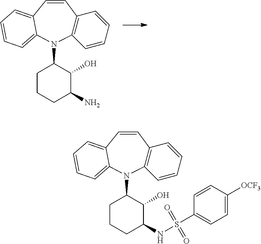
C12=C(C=CC3=CC=CC=C3N1C1CCCC(N)C1O)C=CC=C2.C12=C(C=CC3=CC=CC=C3N1C1CCCC(NS(=O)(=O)C3=CC=C([OCF3])C=C3)C1O)C=CC=C2
